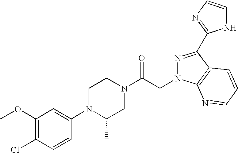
C1(OC)=C(Cl)C=CC(N2C(C)CN(C(CN3N=C(C4=NC=CN4)C4=C3N=CC=C4)=O)CC2)=C1
